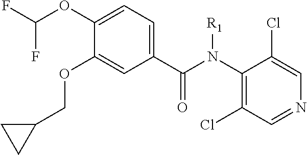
C1(C(=O)N([R1])C2=C(Cl)C=NC=C2Cl)=CC=C(OC(F)F)C(OCC2CC2)=C1
